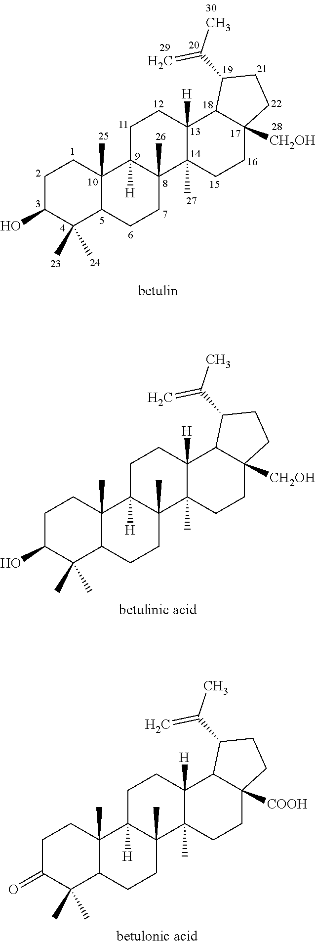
C1C(O)C(C)(C)C2C(C)(C1)C1([H])C(C)(CC2)C2(C)C([H])(CC1)C1C([CH2OH])(CC2)CCC1C(C)=C.C1C(O)C(C)(C)C2C(C)(C1)C1([H])C(C)(CC2)C2(C)C([H])(CC1)C1C([CH2OH])(CC2)CCC1C(C)=C.C1C(=O)C(C)(C)C2C(C)(C1)C1([H])C(C)(CC2)C2(C)C([H])(CC1)C1C([COOH])(CC2)CCC1C(C)=C
